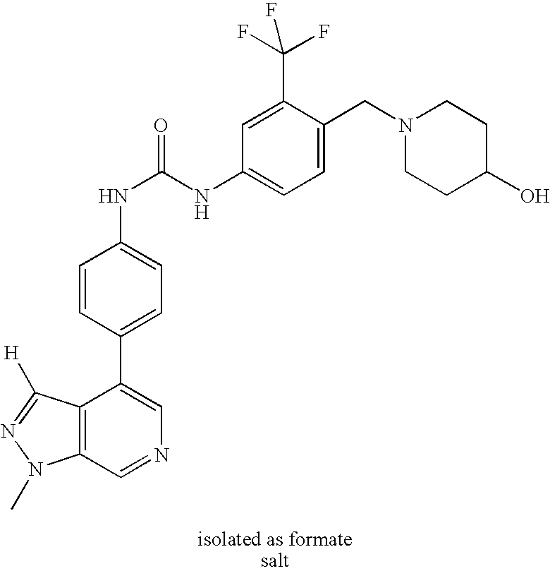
C12=C(C=NC=C1C1=CC=C(NC(=O)NC3=CC=C(CN4CCC(O)CC4)C(C(F)(F)F)=C3)C=C1)N(C)N=C2[H]
